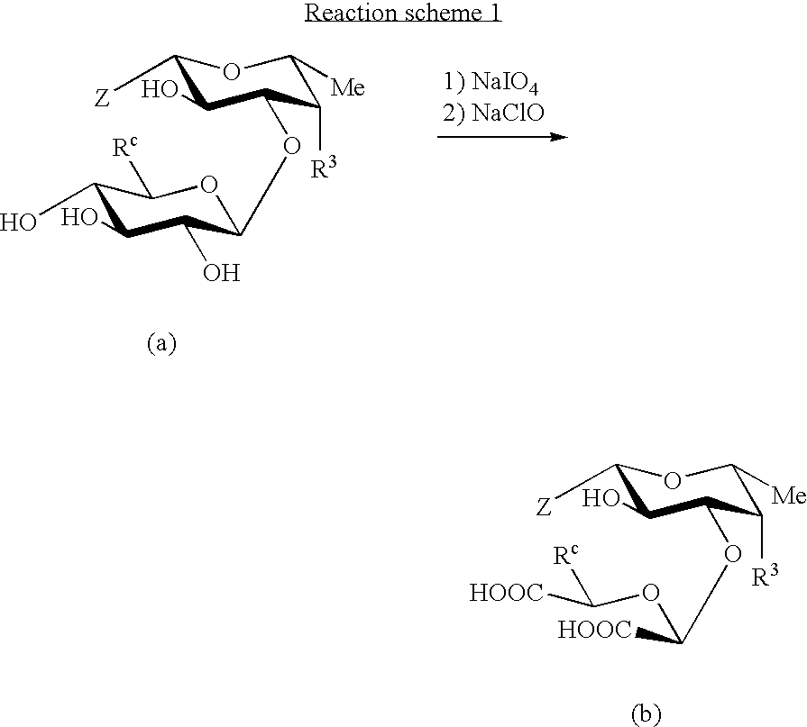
C1([Z])C(O)C(OC2C(O)C(O)C(O)C([Rc])O2)C([R3])C([Me])O1.C1([Z])C(O)C(OC([HOOC])OC([HOOC])[Rc])C([R3])C([Me])O1
